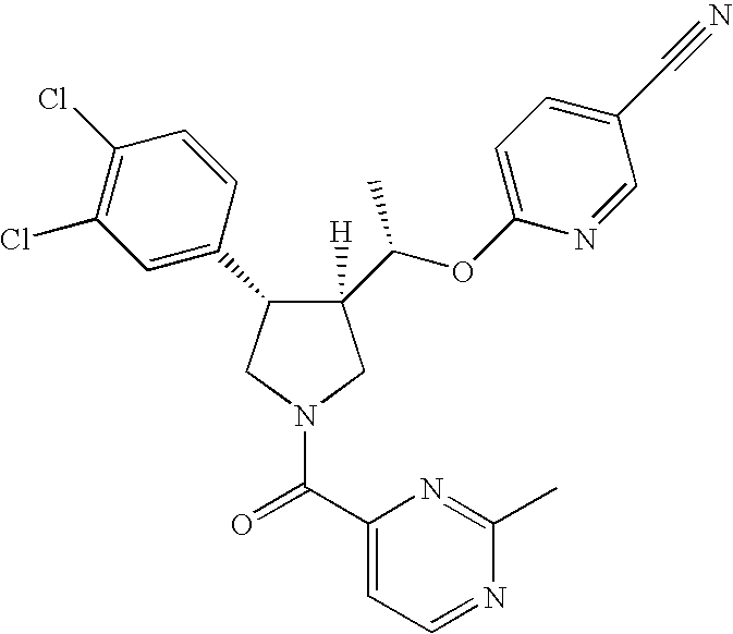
C1([H])(C(OC2=CC=C(C#N)C=N2)C)C(C2=CC(Cl)=C(Cl)C=C2)CN(C(C2=CC=NC(C)=N2)=O)C1
